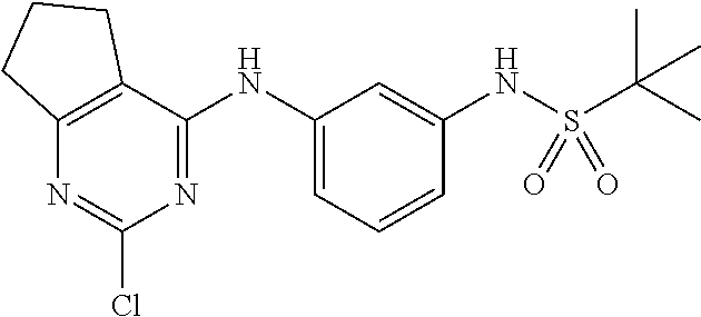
N(C1=CC=CC(NS(C(C)(C)C)(=O)=O)=C1)C1=NC(Cl)=NC2=C1CCC2
